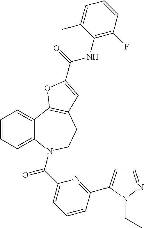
C1=CC=C2C(=C1)C1=C(CCN2C(C2=CC=CC(C3=CC=NN3CC)=N2)=O)C=C(C(NC2=C(F)C=CC=C2C)=O)O1
